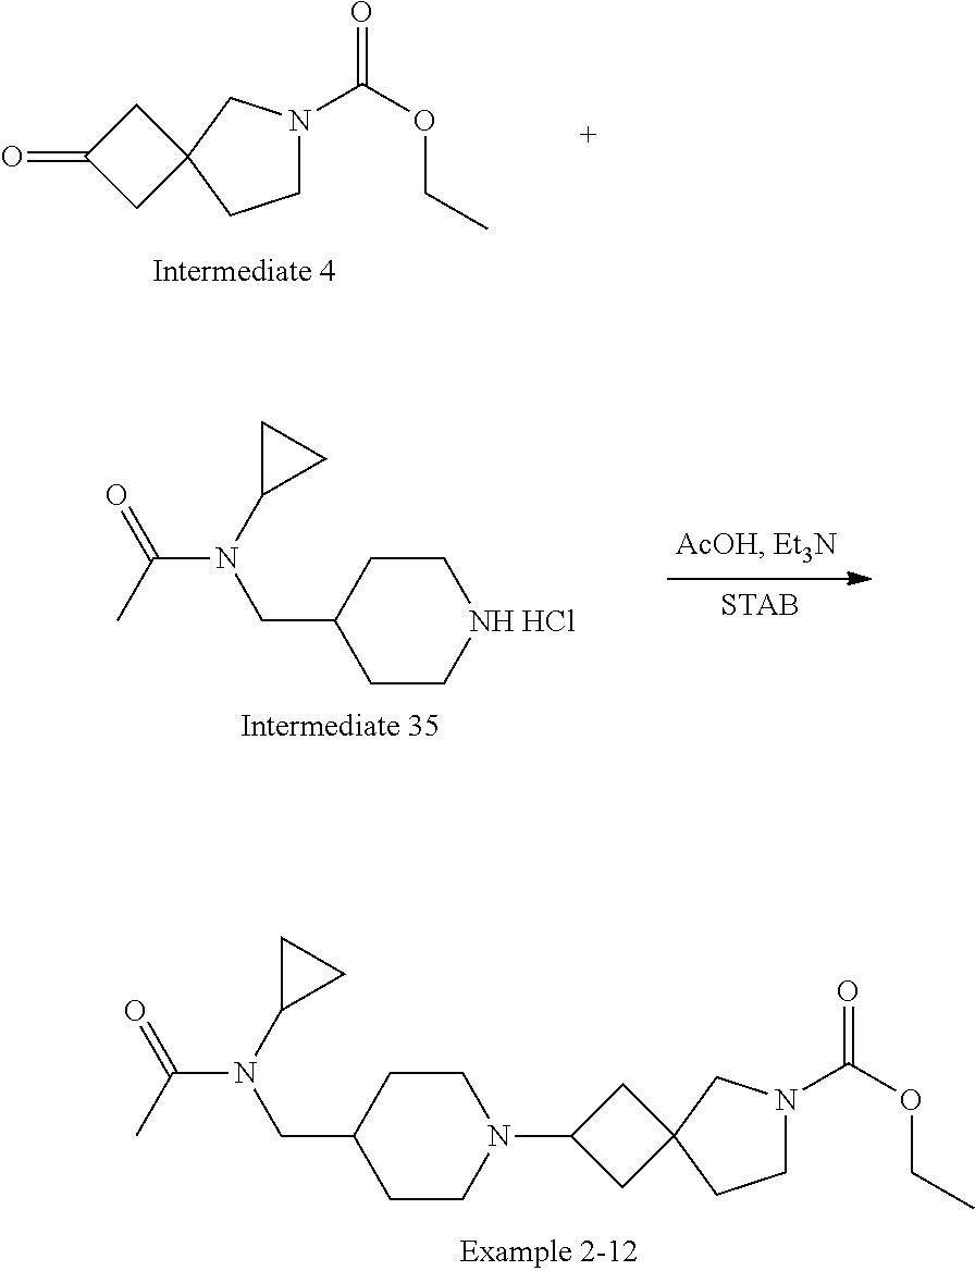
C1(=O)CC2(C1)CN(C(OCC)=O)CC2.C1NCCC(CN(C(C)=O)C2CC2)C1.Cl.C1(N2CCC(CN(C(C)=O)C3CC3)CC2)CC2(C1)CN(C(OCC)=O)CC2
